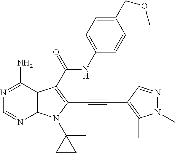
C12=C(C(N)=NC=N1)C(C(=O)NC1=CC=C(COC)C=C1)=C(C#CC1=C(C)N(C)N=C1)N2C1(C)CC1
